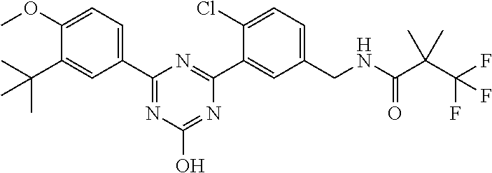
C1(CNC(C(C(F)(F)F)(C)C)=O)=CC=C(Cl)C(C2=NC(C3=CC=C(OC)C(C(C)(C)C)=C3)=NC(O)=N2)=C1
